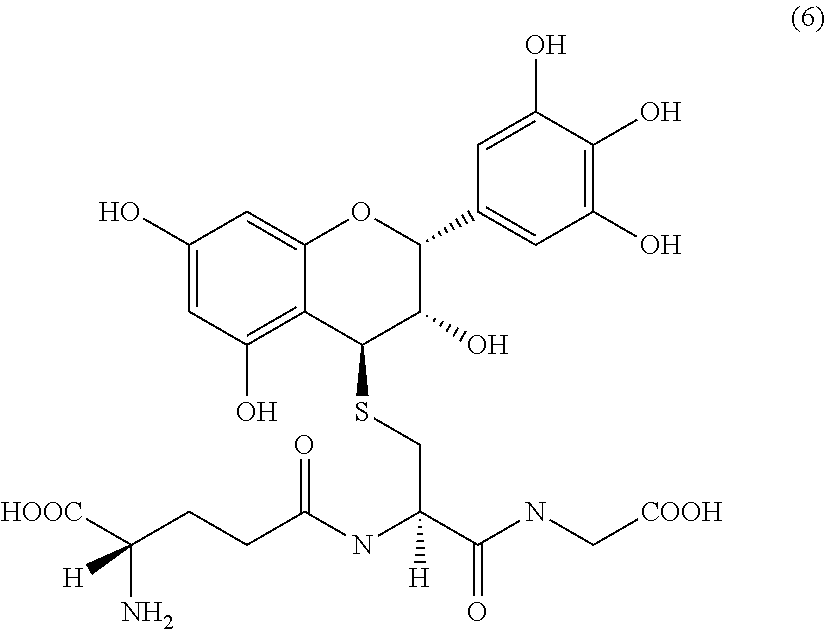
C1=C2C(=C(O)C=C1O)C(SCC(C(NC[COOH])=O)(NC(CCC([HOOC])(N)[H])=O)[H])C(O)C(C1=CC(O)=C(O)C(O)=C1)O2
